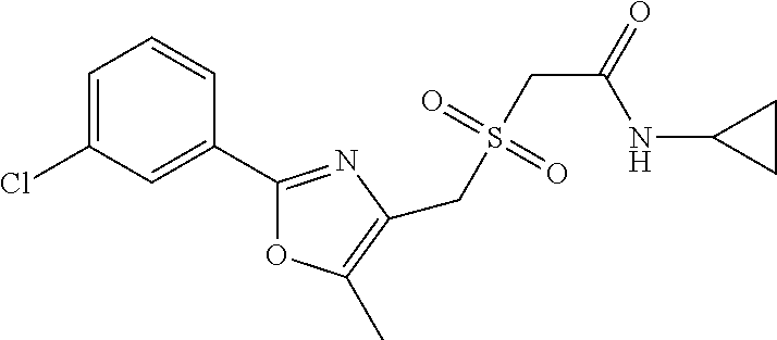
C1=C(Cl)C=C(C2=NC(CS(CC(=O)NC3CC3)(=O)=O)=C(C)O2)C=C1
